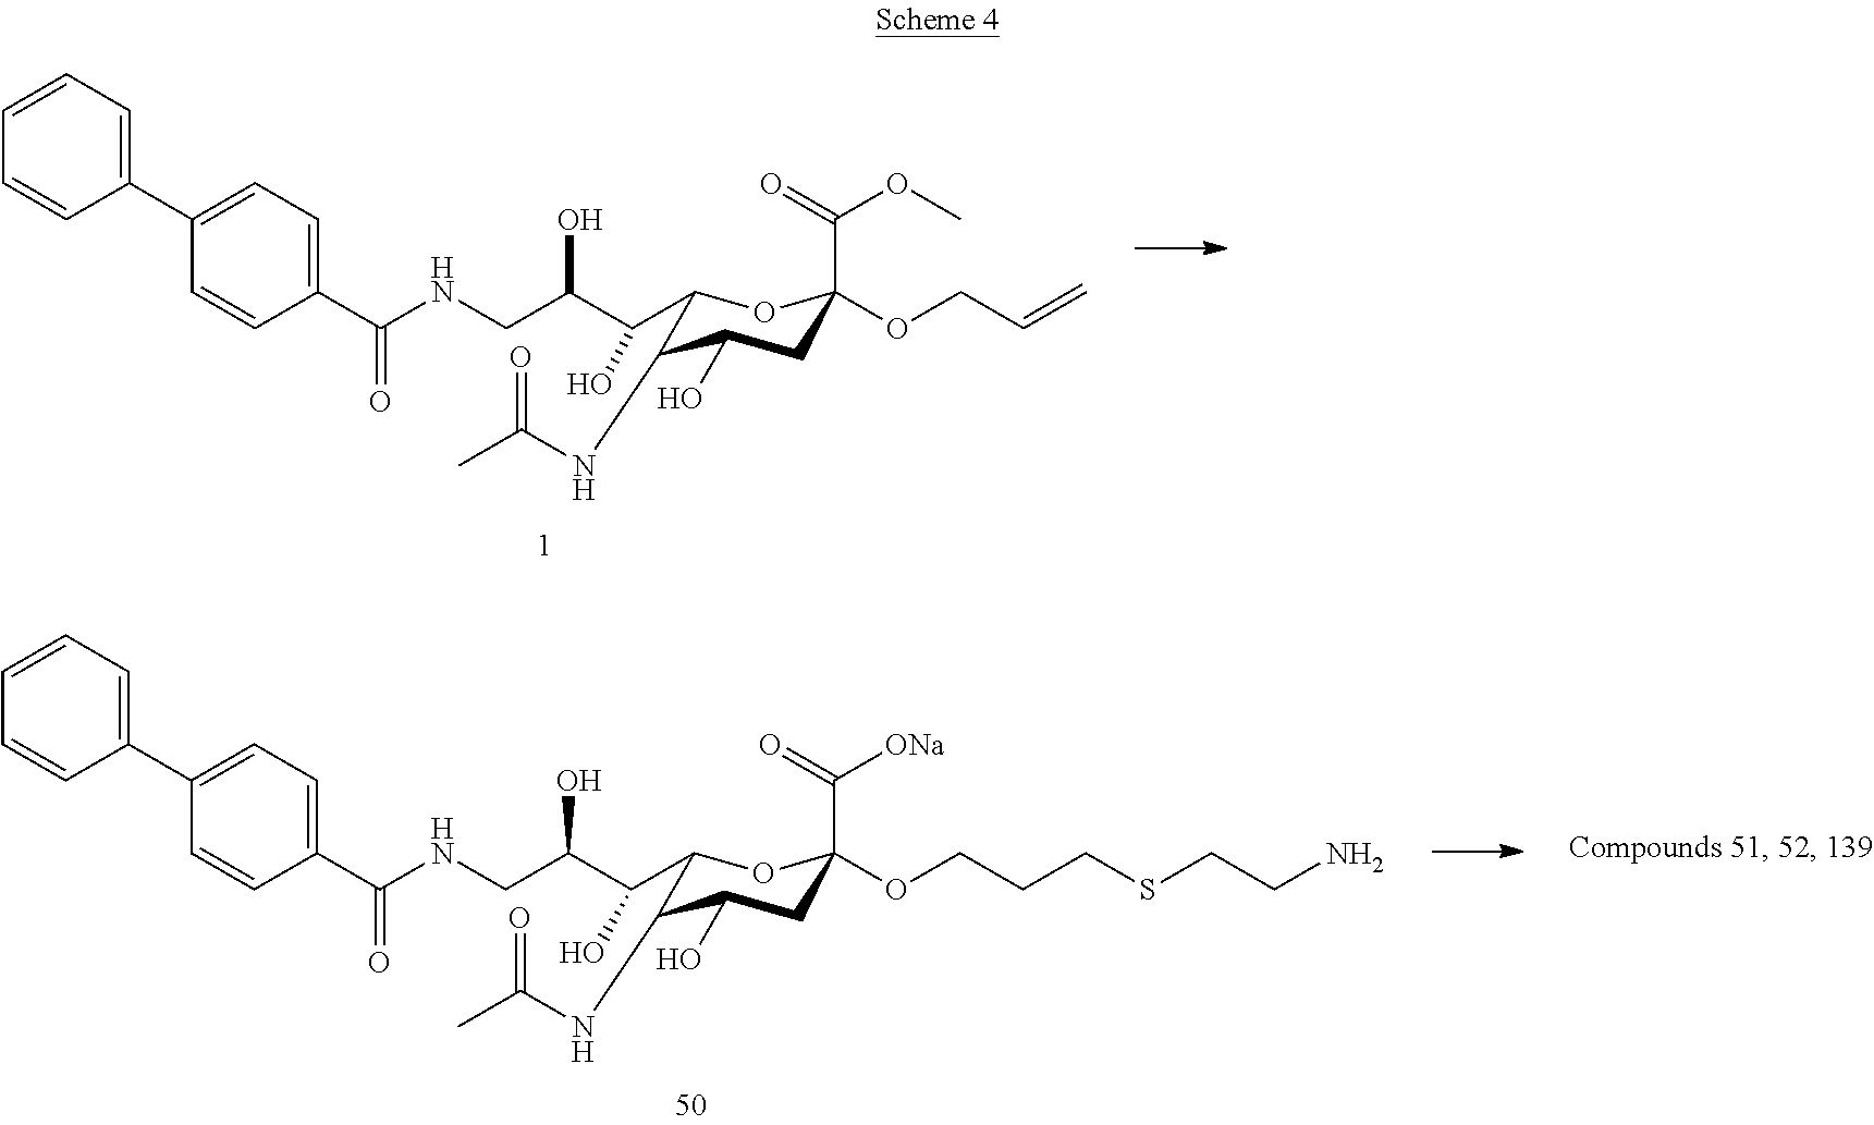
C1(C2=CC=C(C(NCC(C(C3C(NC(C)=O)C(O)CC(C(=O)OC)(OCC=C)O3)O)O)=O)C=C2)=CC=CC=C1.C1(C2=CC=C(C(NCC(C(C3OC(C(=O)[ONa])(OCCCSCCN)CC(O)C3NC(C)=O)O)O)=O)C=C2)=CC=CC=C1
